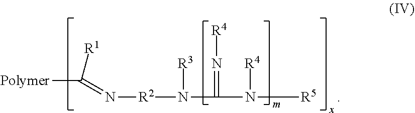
[R2](N(C(N([R5])[R4])=N[R4])[R3])N=C([Polymer])[R1]
